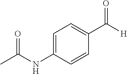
C1=C(NC(C)=O)C=CC(C([H])=O)=C1
